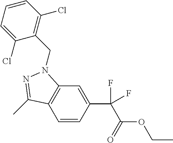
C1=CC(C(C(=O)OCC)(F)F)=CC2=C1C(C)=NN2CC1=C(Cl)C=CC=C1Cl
